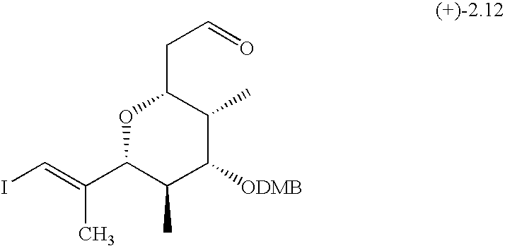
C(C1C(C)C([ODMB])C(C)C(C(=CI)C)O1)C=O
